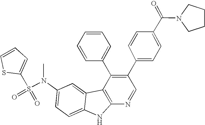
N(C1=CC=C2C(=C1)C1=C(N2)N=CC(C2=CC=C(C(N3CCCC3)=O)C=C2)=C1C1=CC=CC=C1)(S(=O)(=O)C1=CC=CS1)C
